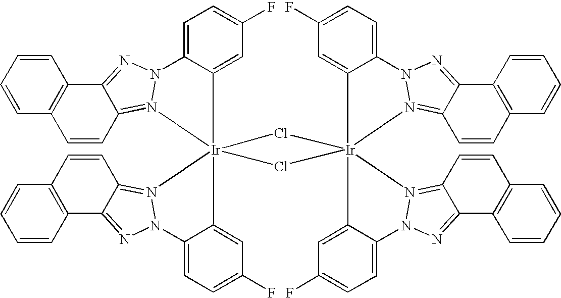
C1=C2C(=CC(F)=C1)[Ir]13(N4=C5C=CC6=C(C5=NN24)C=CC=C6)(Cl[Ir]24(Cl1)(C1=CC(F)=CC=C1N1N2=C2C=CC5=C(C2=N1)C=CC=C5)C1=CC(F)=CC=C1N1N=C2C5=C(C=CC2=N41)C=CC=C5)C1=CC(F)=CC=C1N1N=C2C4=C(C=CC2=N31)C=CC=C4
